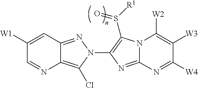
C12=C(Cl)N(C3=C(S([R1])=O)N4C(=N3)N=C([W4])C([W3])=C4[W2])N=C1C=C([W1])C=N2
